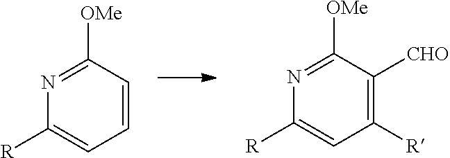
C1=CC([OMe])=NC([R])=C1.C1([R])=C([CHO])C([OMe])=NC([R])=C1
